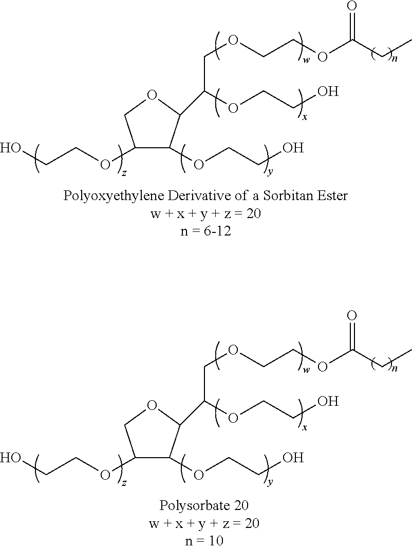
OCCOC1C(OCCO)C(C(OCCO)COCCOC(CC)=O)OC1.OCCOC1C(OCCO)C(C(OCCO)COCCOC(CC)=O)OC1
